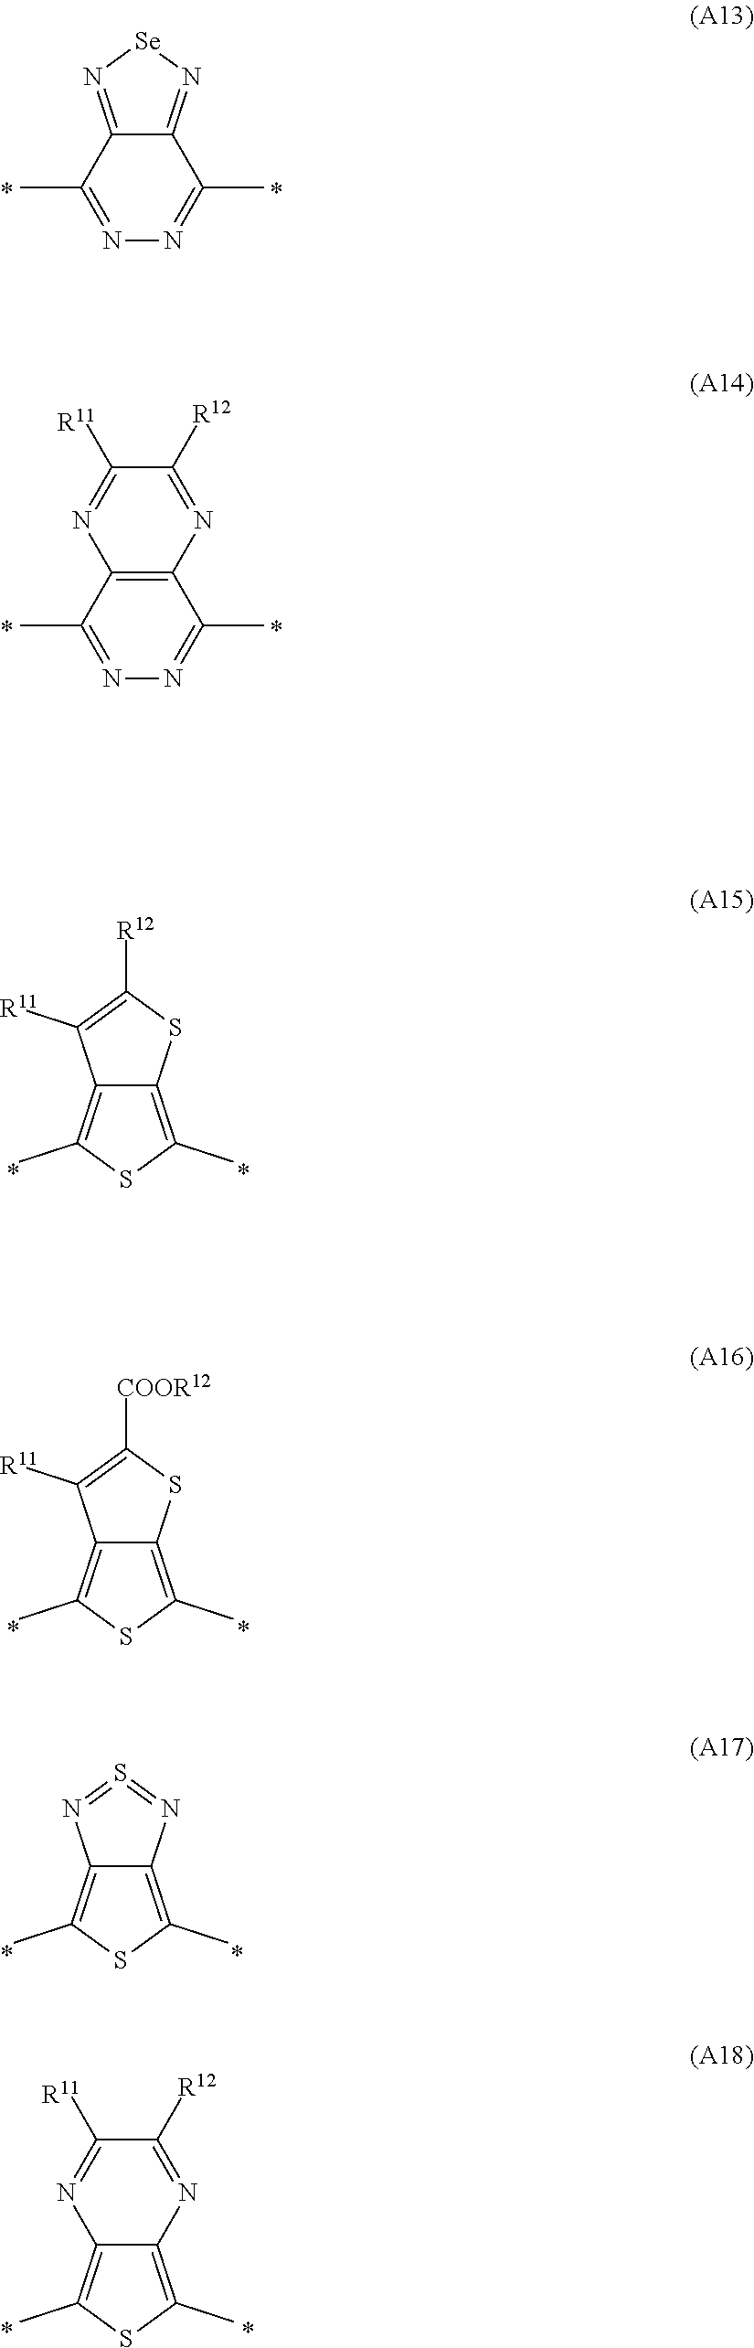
C12=C(C(C)=NN=C1C)N=C([R12])C([R11])=N2.C12=N[Se]N=C1C(C)=NN=C2C.C12=C(C)SC(C)=C1N=C([R12])C([R11])=N2.C12=C(C)SC(C)=C1SC([R12])=C2[R11].C12=C(C)SC(C)=C1SC([COOR12])=C2[R11].C12=C(C)SC(C)=C1N=S=N2
